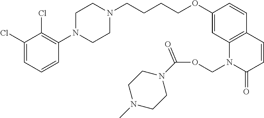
C1(Cl)=CC=CC(N2CCN(CCCCOC3=CC4=C(C=C3)C=CC(=O)N4COC(N3CCN(C)CC3)=O)CC2)=C1Cl
